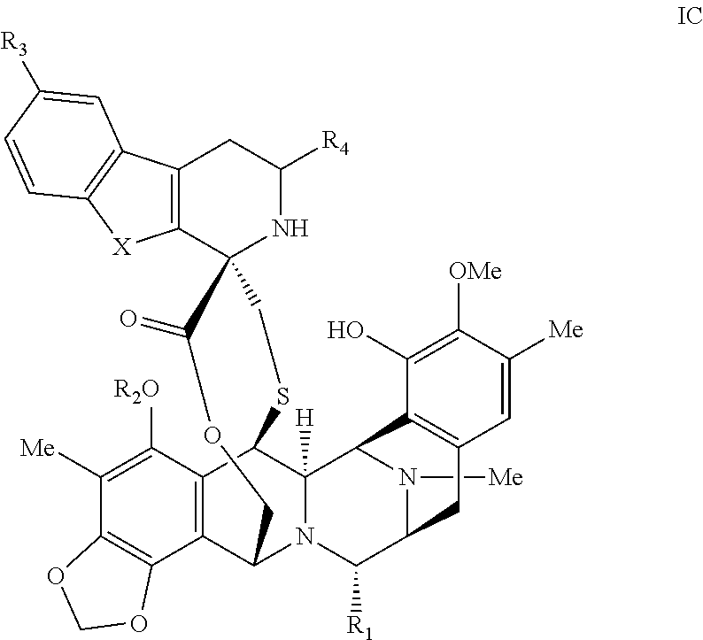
[Me]N1C2C([R1])N3C4C5=C(C([R2O])=C([Me])C6=C5OCO6)C(C3([H])C1C1=C(C2)C=C([Me])C([OMe])=C1O)SCC1(C2=C(CC([R4])N1)C1=C([X]2)C=CC([R3])=C1)C(=O)OC4
